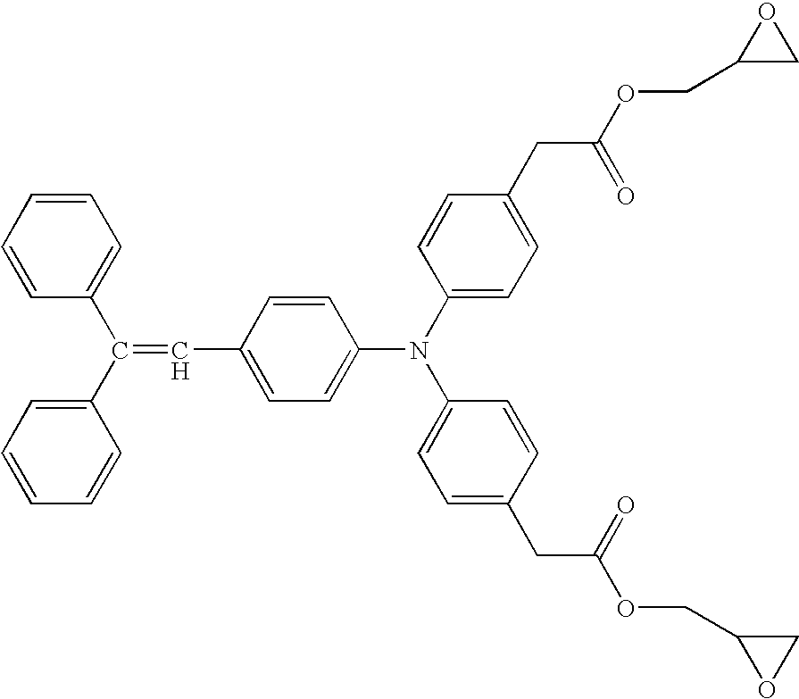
C(C1=CC=C(N(C2=CC=C(CC(OCC3CO3)=O)C=C2)C2=CC=C(CC(OCC3OC3)=O)C=C2)C=C1)=C(C1=CC=CC=C1)C1=CC=CC=C1
